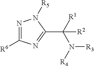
N1=C([R6])N=C(C([R1])(N([R4])[R3])[R2])N1[R5]
